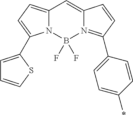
C12=CC=C(C3=CC=CS3)N1B(F)(F)N1=C(C3=CC=C(*)C=C3)C=CC1=C2
